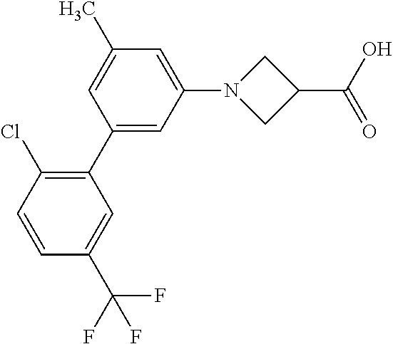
C1=CC(Cl)=C(C2=CC(N3CC(C(O)=O)C3)=CC(C)=C2)C=C1C(F)(F)F
